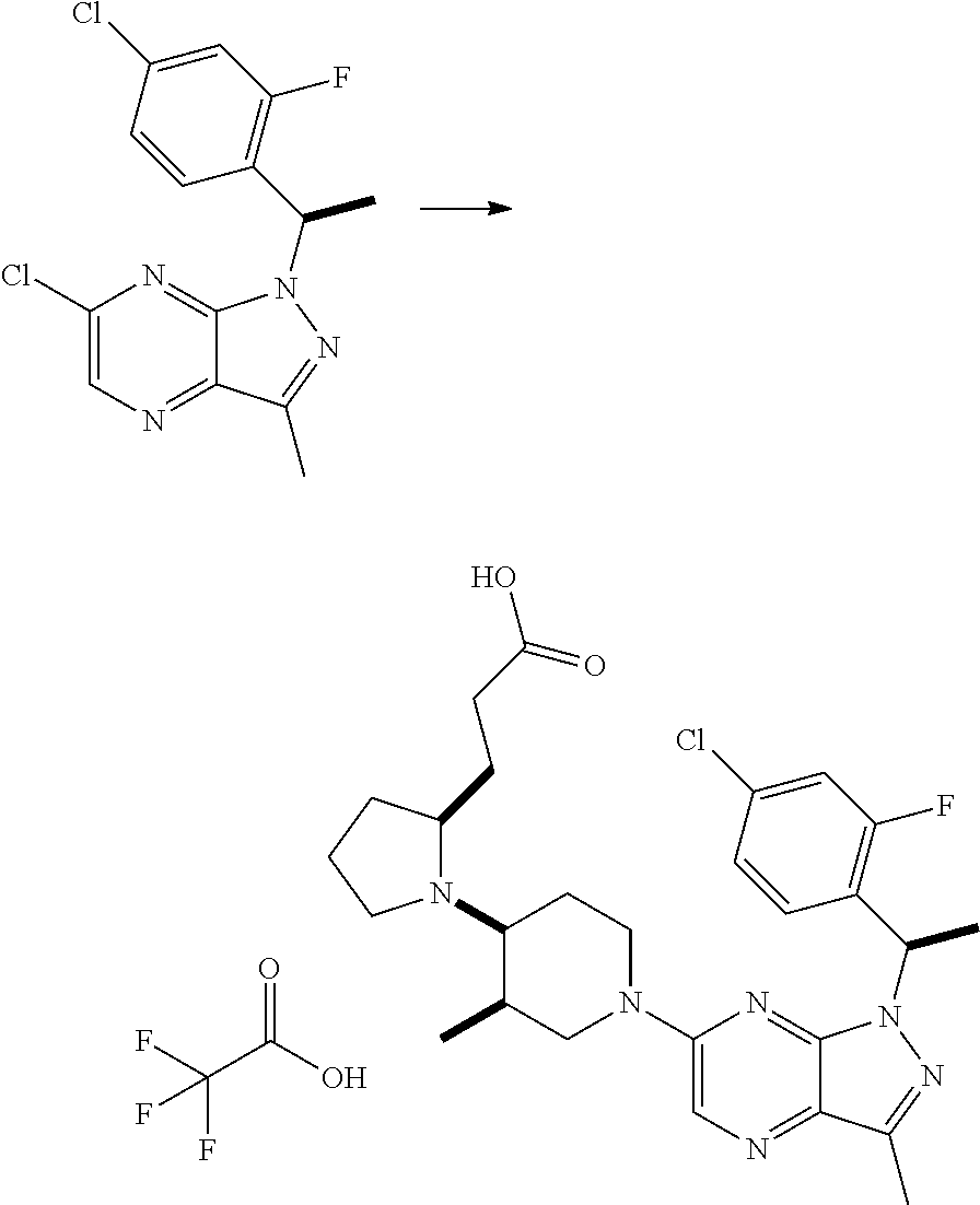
C1=C(Cl)C=CC(C(C)N2C3=NC(Cl)=CN=C3C(C)=N2)=C1F.C1=C(Cl)C=CC(C(C)N2C3=NC(N4CCC(N5C(CCC(O)=O)CCC5)C(C)C4)=CN=C3C(C)=N2)=C1F.OC(C(F)(F)F)=O
